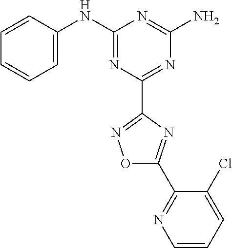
C1=CC(NC2=NC(C3=NOC(C4=NC=CC=C4Cl)=N3)=NC(N)=N2)=CC=C1
